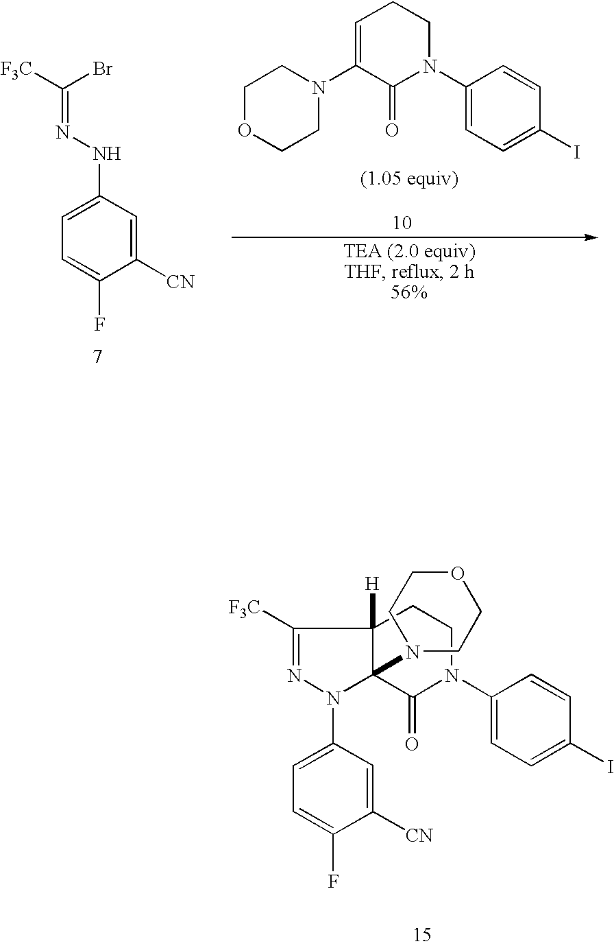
C1=C(N2N=C([F3C])C3([H])C2(N2CCOCC2)C(=O)N(C2=CC=C(I)C=C2)CC3)C=C([CN])C(F)=C1.C1OCCN(C2=CCCN(C3=CC=C(I)C=C3)C2=O)C1.C1=C(NN=C([F3C])Br)C=C([CN])C(F)=C1
